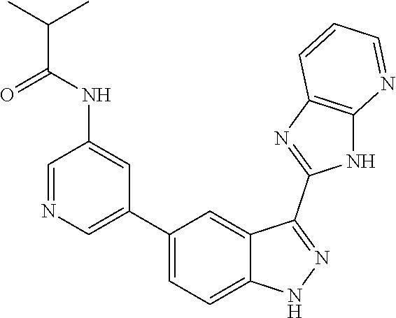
C1=NC=C(C2=CC=C3C(=C2)C(C2=NC4=C(N2)N=CC=C4)=NN3)C=C1NC(C(C)C)=O
